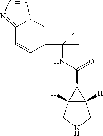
C12([H])C([H])(CNC1)C2C(=O)NC(C)(C)C1=CN2C(=NC=C2)C=C1
